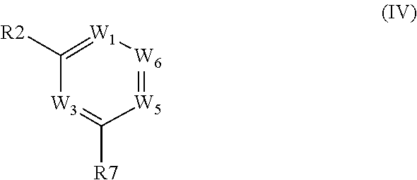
[W3]1=C([R7])[W5]=[W6][W1]=C1[R2]
